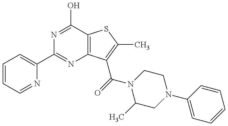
C1=CC=NC(C2=NC3=C(C(O)=N2)SC(C)=C3C(=O)N2C(C)CN(C3=CC=CC=C3)CC2)=C1
